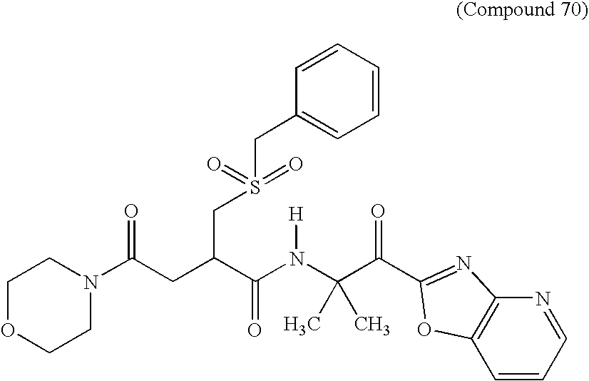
C1OCCN(C(CC(C(N(C(C(=O)C2=NC3=C(C=CC=N3)O2)(C)C)[H])=O)CS(CC2=CC=CC=C2)(=O)=O)=O)C1
